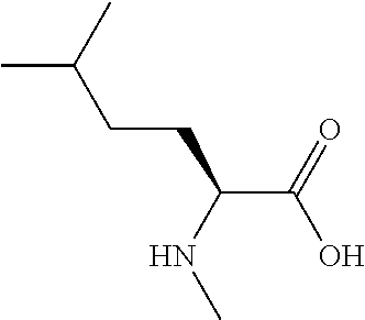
C(C(NC)CCC(C)C)(O)=O
